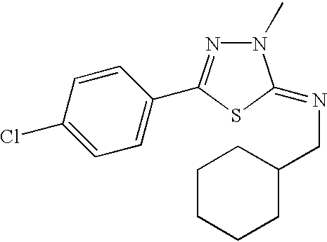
C1=C(Cl)C=CC(C2=NN(C)C(=NCC3CCCCC3)S2)=C1
